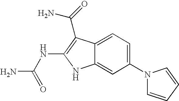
C12=CC=C(N3C=CC=C3)C=C1NC(NC(N)=O)=C2C(N)=O
